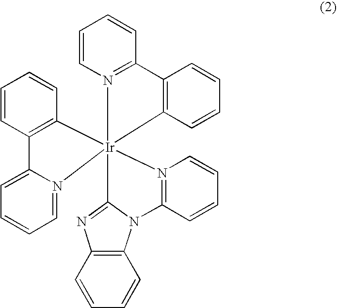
C12=C(C=CC=C1)N=C1N2C2=N(C=CC=C2)[Ir]123(N1=C(C=CC=C1)C1=C2C=CC=C1)C1=C(C=CC=C1)C1=CC=CC=N31
